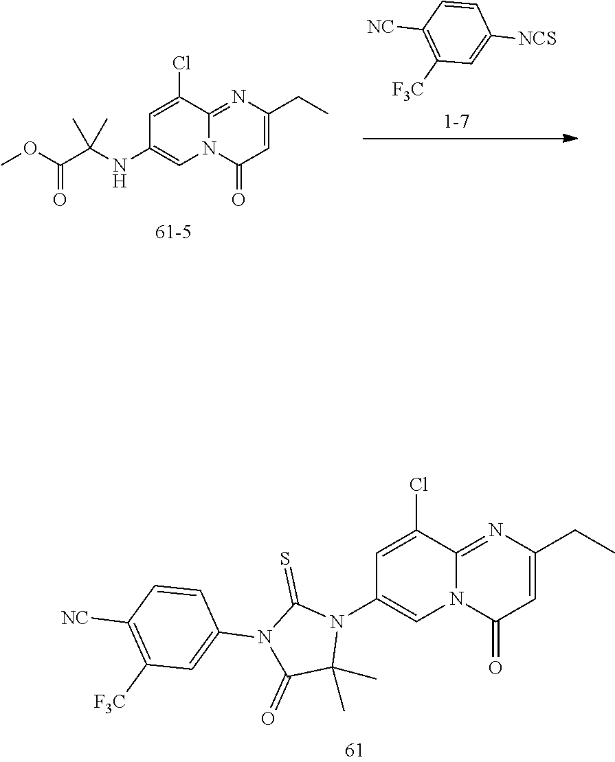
C1=C(Cl)C2=NC(CC)=CC(=O)N2C=C1N1C(=S)N(C2=CC([F3C])=C([NC])C=C2)C(=O)C1(C)C.C1=C(Cl)C2=NC(CC)=CC(=O)N2C=C1NC(C(OC)=O)(C)C.C1([F3C])=C([NC])C=CC([NCS])=C1
